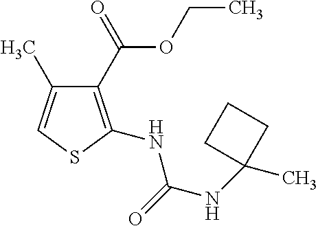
C1(C(=O)OCC)=C(NC(NC2(C)CCC2)=O)SC=C1C
